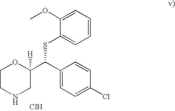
C1CNCC(C(C2=CC=C(Cl)C=C2)SC2=CC=CC=C2OC)([H])O1.[CIH]
